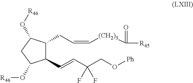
C1(C=CC(CO[Ph])(F)F)C(CC=C[(CH2)3]C([R45])=O)C(O[R46])CC1O[R46]
